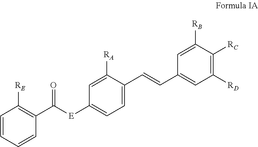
C1=CC=CC(C([E]C2=CC=C(C=CC3=CC([RD])=C([RC])C([RB])=C3)C([RA])=C2)=O)=C1[RE]
